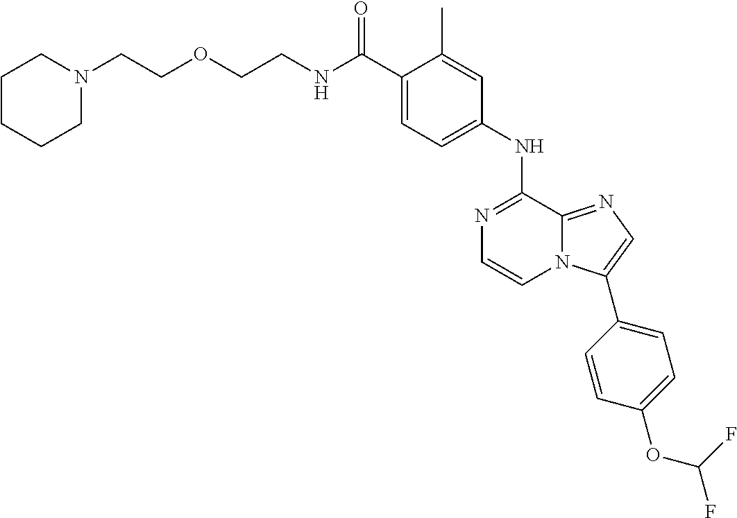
C(C1=CC=C(NC2=NC=CN3C2=NC=C3C2=CC=C(OC(F)F)C=C2)C=C1C)(=O)NCCOCCN1CCCCC1
